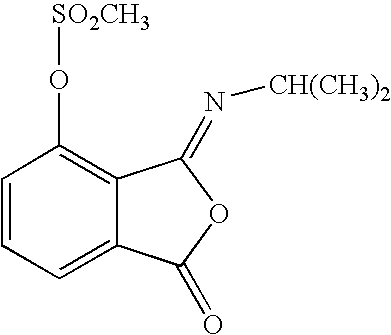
C1=CC=C2C(=C1O[SO2CH3])C(=N[CH(CH3)2])OC2=O
